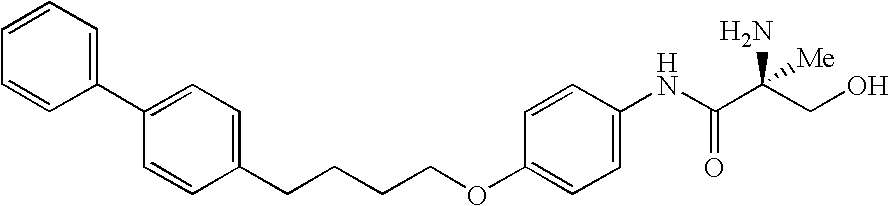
C(C1=CC=C(C2=CC=CC=C2)C=C1)CCCOC1=CC=C(NC(C(CO)(N)[Me])=O)C=C1
